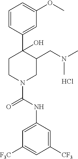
C1([F3C])=CC([CF3])=CC(NC(N2CC(CN(C)C)C(C3=CC(OC)=CC=C3)(O)CC2)=O)=C1.Cl
